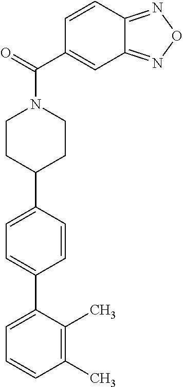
C1(C)=C(C)C(C2=CC=C(C3CCN(C(C4=CC5=NON=C5C=C4)=O)CC3)C=C2)=CC=C1
